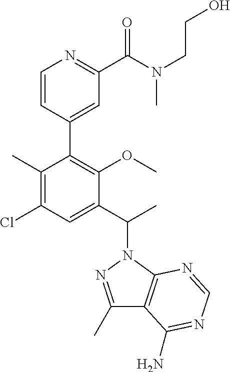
C1(C)=C(Cl)C=C(C(C)N2C3=C(C(C)=N2)C(N)=NC=N3)C(OC)=C1C1=CC(C(N(CCO)C)=O)=NC=C1
